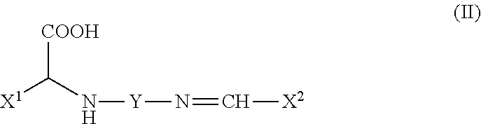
[COOH]C(N[Y]N=C[X2])[X1]
